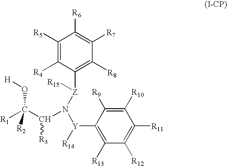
C1([R5])=C([R4])C([Z]([R15])N([Y]([R14])C2=C([R13])C([R12])=C([R11])C([R10])=C2[R9])C(C(O[H])([R1])[R2])[R3])=C([R8])C([R7])=C1[R6]
